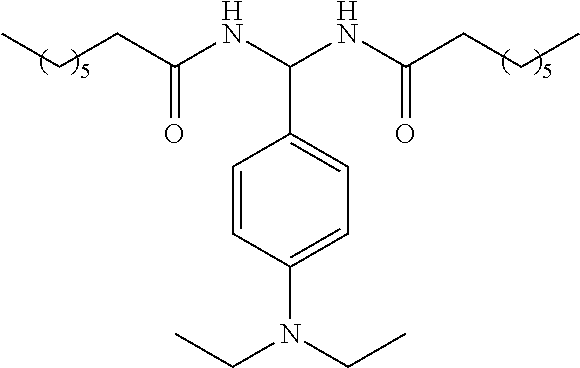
C(CC(NC(NC(CCC)=O)C1=CC=C(N(CC)CC)C=C1)=O)C
